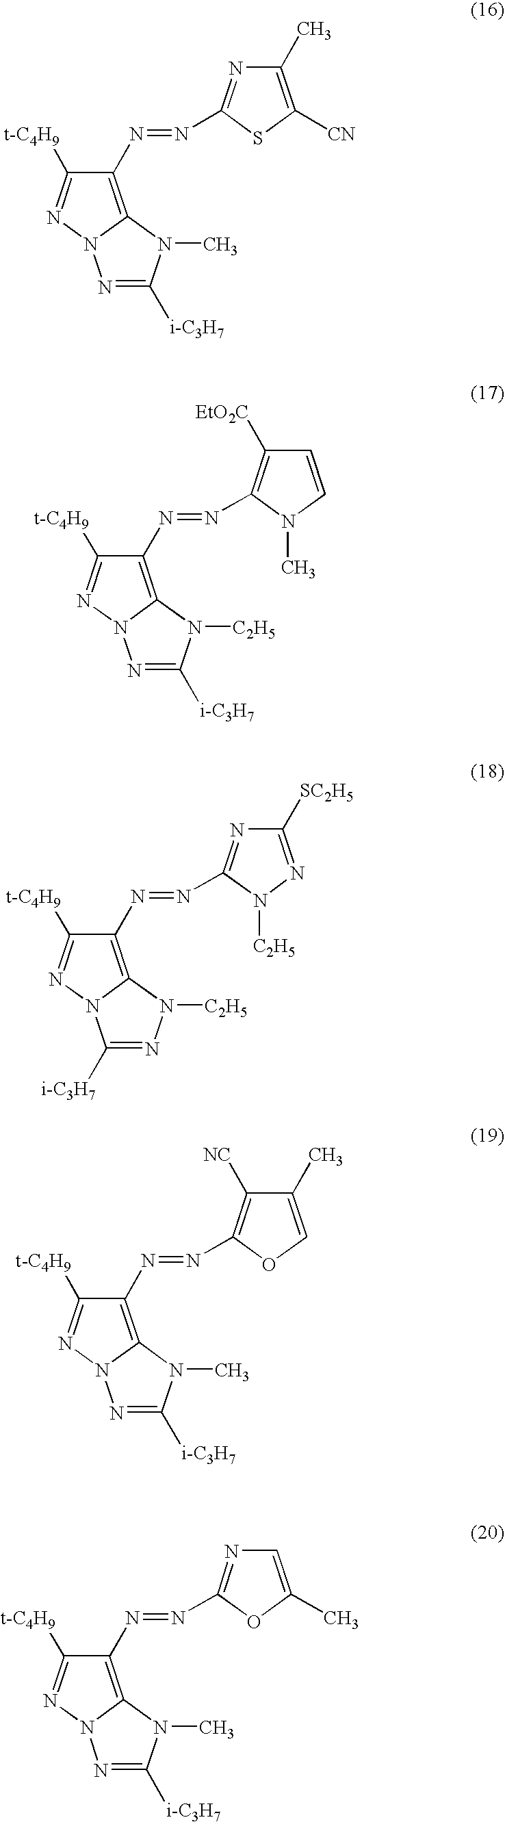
C1(N=NC2=NC(C)=C([CN])S2)=C2N(N=C1[t-C4H9])N=C([i-C3H7])N2C.C1(N=NC2=C([EtO2C])C=CN2C)=C2N(N=C1[t-C4H9])N=C([i-C3H7])N2[C2H5].C1(N=NC2=NC([SC2H5])=NN2[C2H5])=C2N(N=C1[t-C4H9])C([i-C3H7])=NN2[C2H5].C1(N=NC2=C([NC])C(C)=CO2)=C2N(N=C1[t-C4H9])N=C([i-C3H7])N2C.C1(N=NC2=NC=C(C)O2)=C2N(N=C1[t-C4H9])N=C([i-C3H7])N2C
